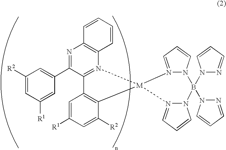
C1([R2])=CC([R1])=CC(C2=NC3=C(N4=C2C2=C(C([R2])=CC([R1])=C2)[M]42N4=CC=CN4B(N4N=CC=C4)(N4N=CC=C4)N4N2=CC=C4)C=CC=C3)=C1
